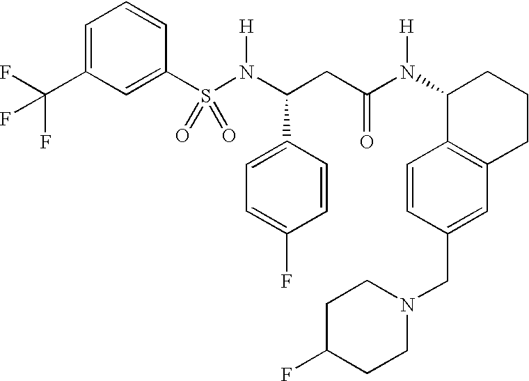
S(N(C(CC(N(C1C2=C(CCC1)C=C(CN1CCC(F)CC1)C=C2)[H])=O)C1=CC=C(F)C=C1)[H])(=O)(=O)C1=CC(C(F)(F)F)=CC=C1
